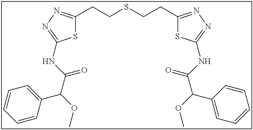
S1C(NC(C(OC)C2=CC=CC=C2)=O)=NN=C1CCSCCC1=NN=C(NC(C(OC)C2=CC=CC=C2)=O)S1
